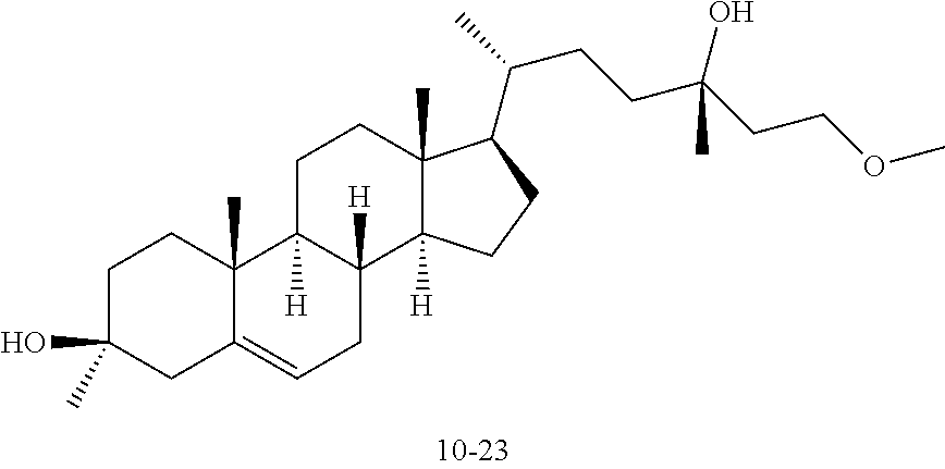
C1C(O)(C)CC2=CCC3([H])C([H])(C2(C)C1)CCC1(C)C3([H])CCC1C(CCC(O)(CCOC)C)C
